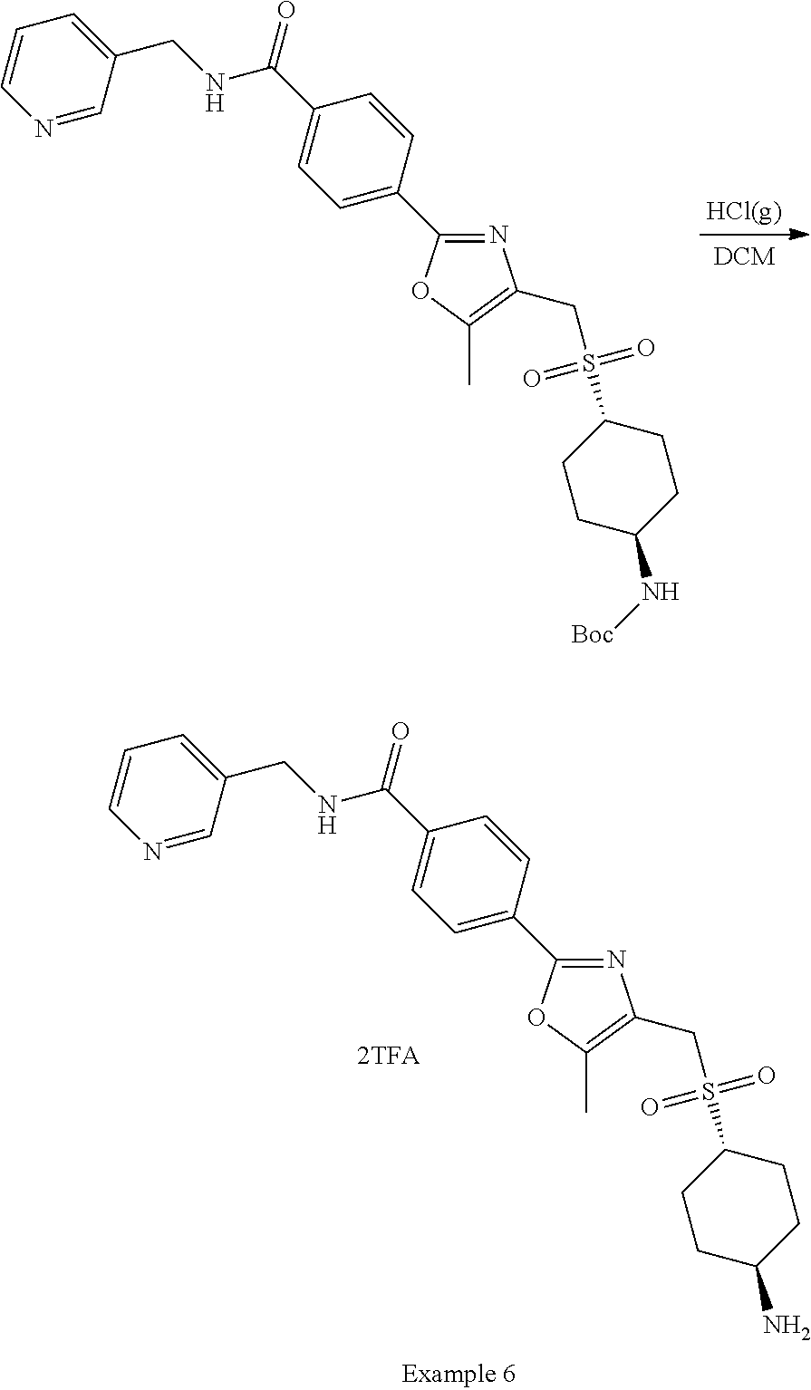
N1=CC(CNC(C2=CC=C(C3=NC(CS(C4CCC(N[Boc])CC4)(=O)=O)=C(C)O3)C=C2)=O)=CC=C1.N1=CC(CNC(C2=CC=C(C3=NC(CS(C4CCC(N)CC4)(=O)=O)=C(C)O3)C=C2)=O)=CC=C1
